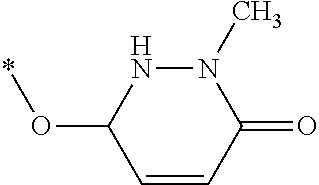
C1=CC(=O)N(C)NC1O*
